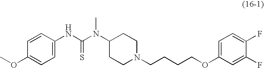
C1=C(NC(N(C)C2CCN(CCCCOC3=CC=C(F)C(F)=C3)CC2)=S)C=CC(OC)=C1
